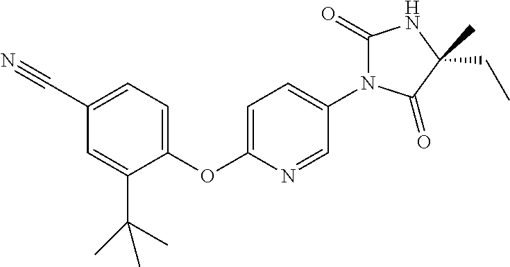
C1(C#N)=CC=C(OC2=CC=C(N3C(=O)NC(CC)(C)C3=O)C=N2)C(C(C)(C)C)=C1
